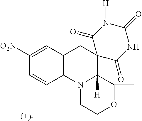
C12=C(C=C([O2N])C=C1)CC1(C3([H])N2CCOC3C)C(=O)NC(=O)N([H])C1=O
